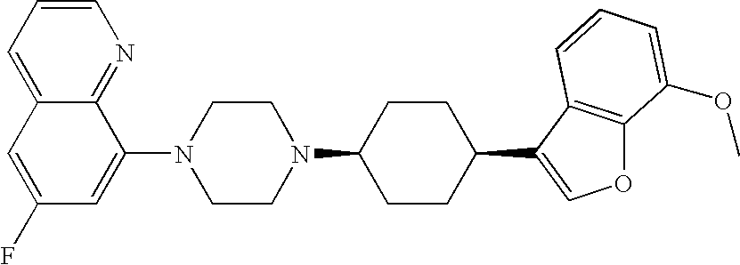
C1=C2C(=NC=C1)C(N1CCN(C3CCC(C4=COC5=C4C=CC=C5OC)CC3)CC1)=CC(F)=C2
